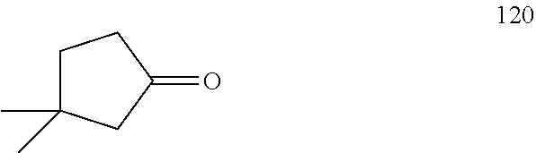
C1C(C)(C)CC(=O)C1
